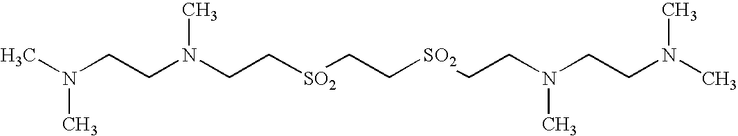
N(CC[SO2]CC[SO2]CCN(CCN(C)C)C)(CCN(C)C)C
